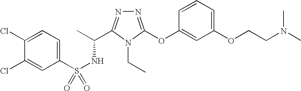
N1=C(OC2=CC(OCCN(C)C)=CC=C2)N(CC)C(C(C)NS(=O)(C2=CC=C(Cl)C(Cl)=C2)=O)=N1
